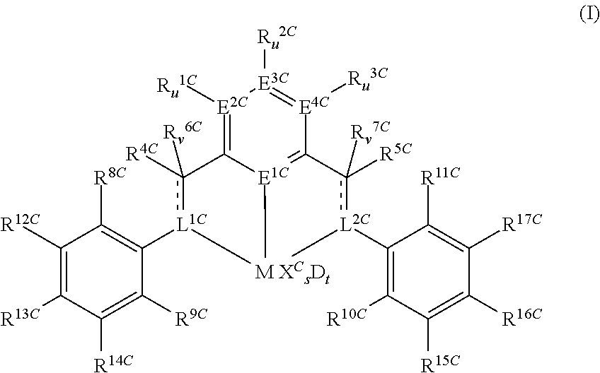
C1([R12C])=C([R13C])C([R14C])=C([R9C])C([L1C]2c([R4C])([Rv6C])C3=[E2C]([Ru1C])[E3C]([Ru2C])=[E4C]([Ru3C])C4=[E1C]3[M XCsDt]2[L2C](C2=C([R10C])C([R15C])=C([R16C])C([R17C])=C2[R11C])c4([R5C])[Rv7C])=C1[R8C]
